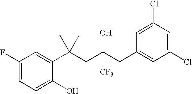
C1=C(O)C(C(CC(CC2=CC(Cl)=CC(Cl)=C2)([CF3])O)(C)C)=CC(F)=C1
